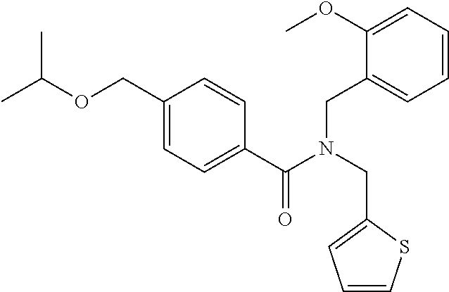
CC(OCC1=CC=C(C(N(CC2=CC=CS2)CC2=CC=CC=C2OC)=O)C=C1)C
